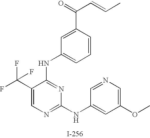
N(C1=NC(NC2=CC(OC)=CN=C2)=NC=C1C(F)(F)F)C1=CC=CC(C(C=CC)=O)=C1
